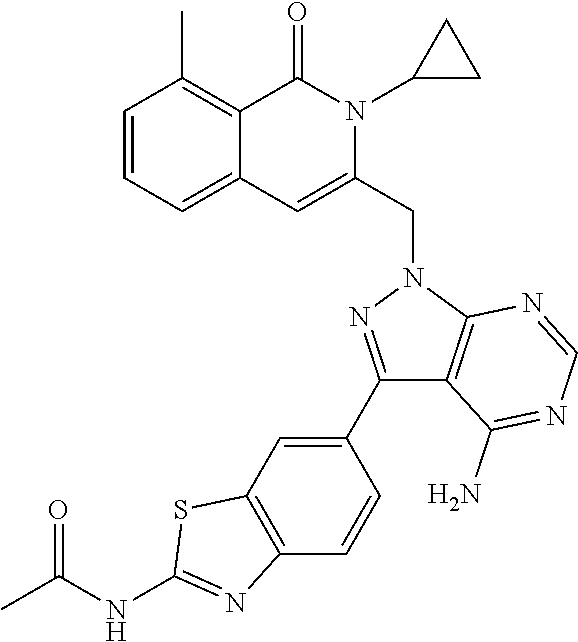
C1=CC=C2C(=C1C)C(=O)N(C1CC1)C(CN1N=C(C3=CC4=C(C=C3)N=C(NC(=O)C)S4)C3=C1N=CN=C3N)=C2
